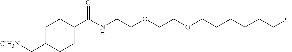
C1C(C[ClH3N])CCC(C(NCCOCCOCCCCCCCl)=O)C1
